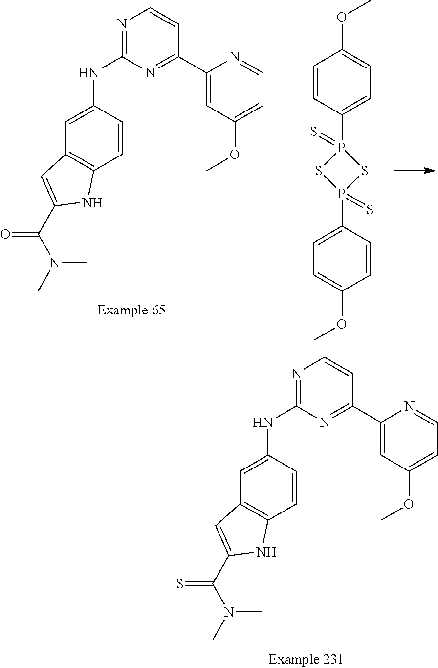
N1=C(NC2=CC3=C(C=C2)NC(C(=S)N(C)C)=C3)N=C(C2=CC(OC)=CC=N2)C=C1.N1=C(NC2=CC3=C(C=C2)NC(C(=O)N(C)C)=C3)N=C(C2=CC(OC)=CC=N2)C=C1.C1=CC(P2(=S)SP(C3=CC=C(OC)C=C3)(=S)S2)=CC=C1OC
